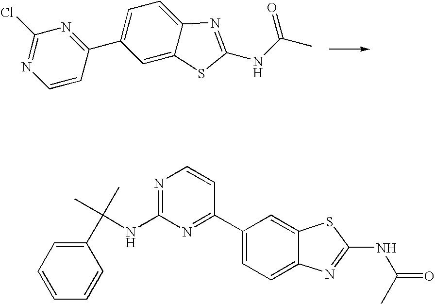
C1(Cl)=NC=CC(C2=CC=C3C(=C2)SC(NC(=O)C)=N3)=N1.C1(C(C)(C)NC2=NC=CC(C3=CC=C4C(=C3)SC(NC(C)=O)=N4)=N2)=CC=CC=C1
